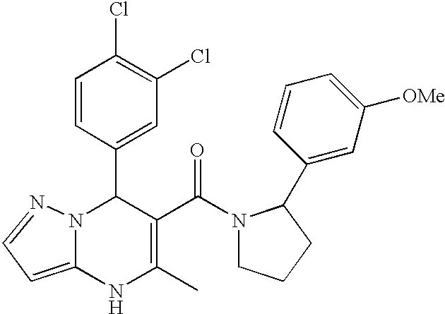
C1(C2N3C(=CC=N3)NC(C)=C2C(=O)N2CCCC2C2=CC([OMe])=CC=C2)=CC(Cl)=C(Cl)C=C1
